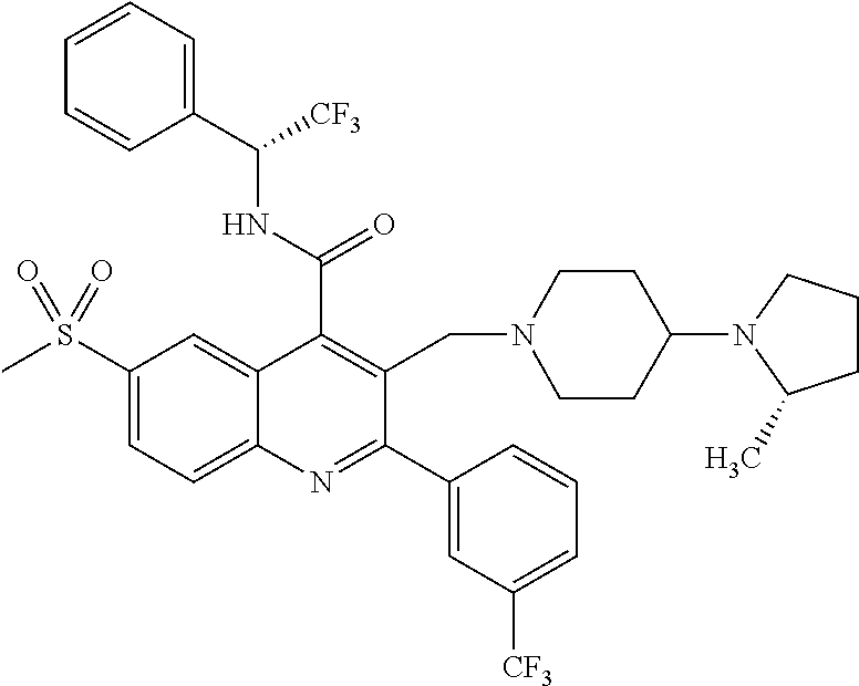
C1(C(=O)NC([CF3])C2=CC=CC=C2)=C(CN2CCC(N3C(C)CCC3)CC2)C(C2=CC([CF3])=CC=C2)=NC2=CC=C(S(C)(=O)=O)C=C12
